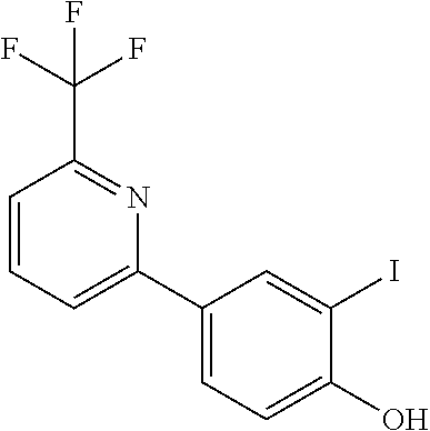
C1=CC=C(C2=CC=C(O)C(I)=C2)N=C1C(F)(F)F
